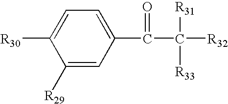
C1=C(C(=O)C([R32])([R31])[R33])C=C([R29])C([R30])=C1
